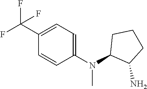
C1(C(F)(F)F)=CC=C(N(C2C(N)CCC2)C)C=C1
